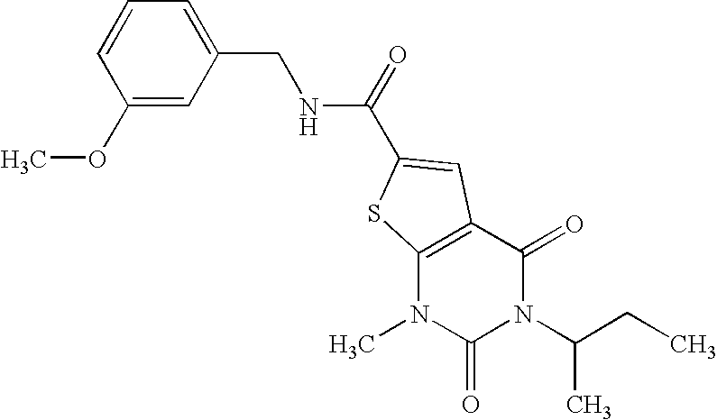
C1=CC(OC)=CC(CNC(=O)C2=CC3=C(N(C)C(=O)N(C(CC)C)C3=O)S2)=C1
